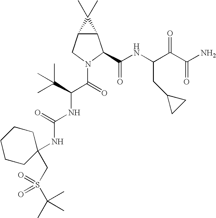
C12C(CN(C(=O)C(C(C)(C)C)NC(NC3(CS(=O)(C(C)(C)C)=O)CCCCC3)=O)C1C(NC(C(C(N)=O)=O)CC1CC1)=O)C2(C)C
